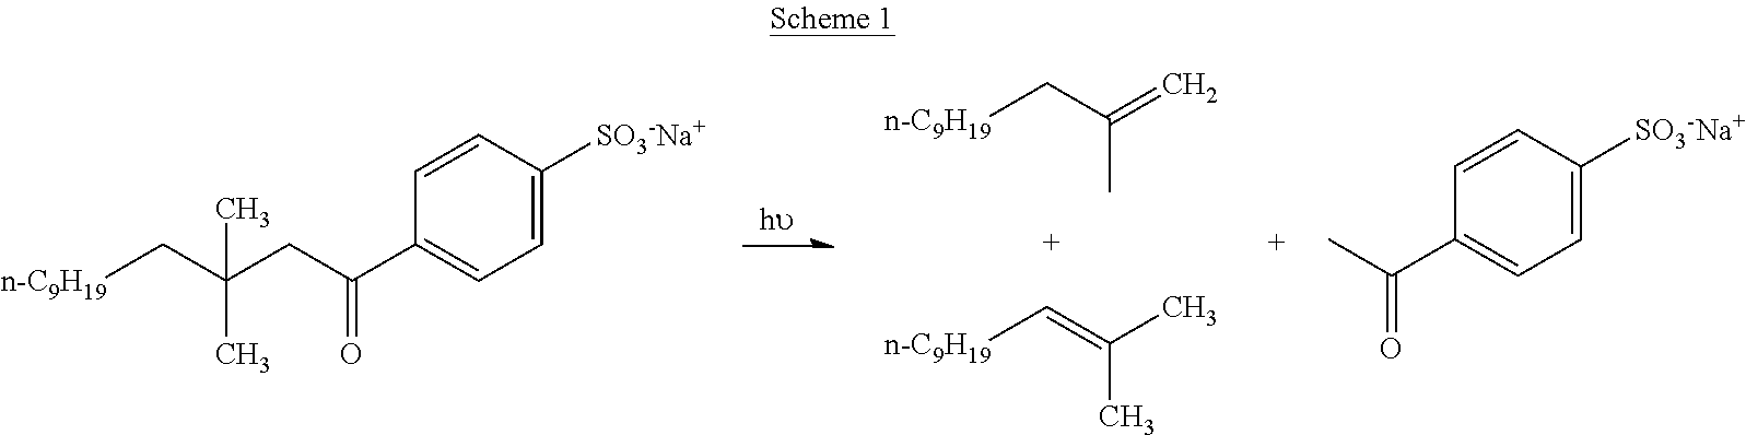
C1=C([SO3-Na+])C=CC(C(CC(C[n-C9H19])(C)C)=O)=C1.[n-C9H19]CC(=C)C.[n-C9H19]C=C(C)C.C1=C([SO3-Na+])C=CC(C(C)=O)=C1
